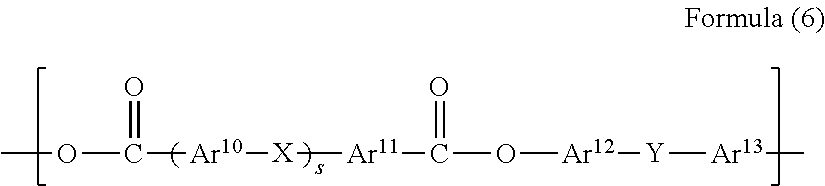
COC([Ar10][X][Ar11]C(O[Ar12][Y][Ar13]C)=O)=O
